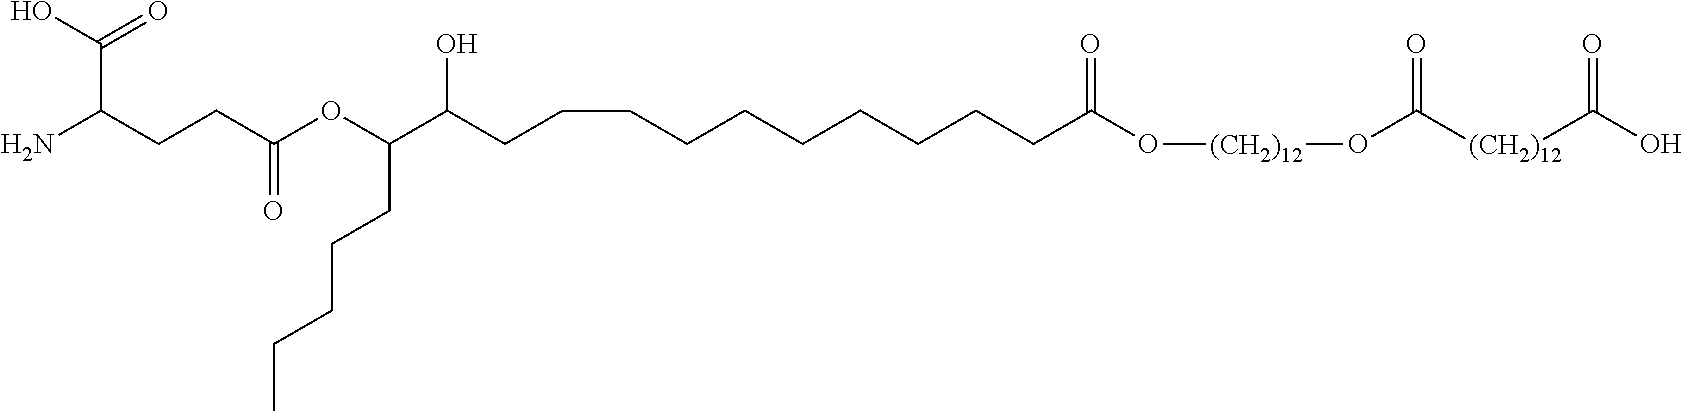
C(C(CCC(OC(C(CCCCCCCCCCC(O[(CH2)12]OC([(CH2)12]C(O)=O)=O)=O)O)CCCCC)=O)N)(O)=O
